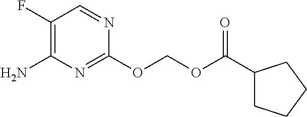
C1(F)=C(N)N=C(OCOC(C2CCCC2)=O)N=C1
